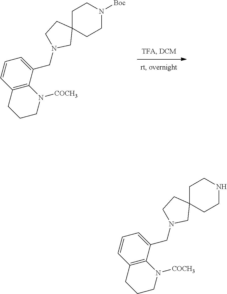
C1C2(CCN([Boc])C1)CCN(CC1=CC=CC3=C1N([COCH3])CCC3)C2.C1C2(CCNC1)CCN(CC1=CC=CC3=C1N([COCH3])CCC3)C2
